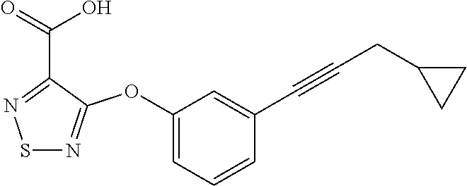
S1N=C(OC2=CC=CC(C#CCC3CC3)=C2)C(C(=O)O)=N1
